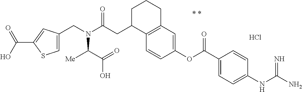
Cl.C(N(C(CC1C2=C(CCC1)C=C(OC(C1=CC=C(NC(N)=N)C=C1)=O)C=C2)=O)C(C(=O)O)[Me])C1=CSC(C(O)=O)=C1
